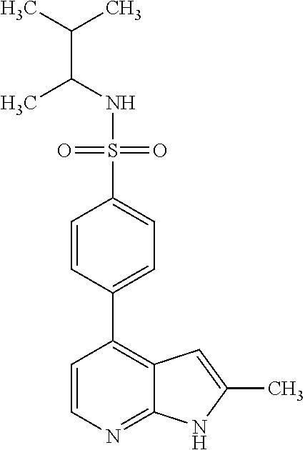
C(NS(=O)(=O)C1=CC=C(C2=C3C(=NC=C2)NC(C)=C3)C=C1)(C)C(C)C
